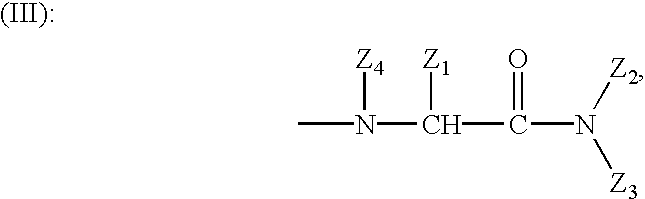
CN(C(C(N([Z2])[Z3])=O)[Z1])[Z4]
